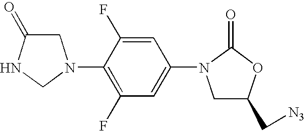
C1(N2CC(=O)NC2)=C(F)C=C(N2CC(C[N3])OC2=O)C=C1F
